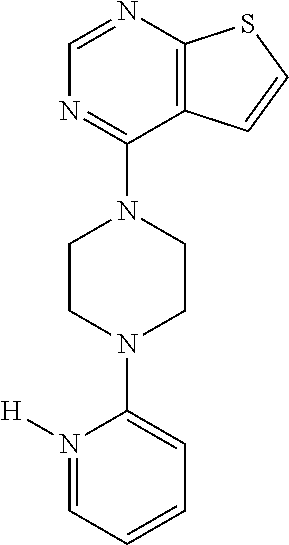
C12=C(N=CN=C1N1CCN(C3=CC=CC=N3[H])CC1)SC=C2
